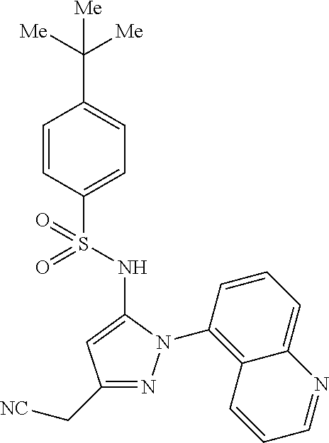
C1(C([Me])([Me])[Me])=CC=C(S(=O)(=O)NC2=CC(C[NC])=NN2C2=C3C(=CC=C2)N=CC=C3)C=C1
